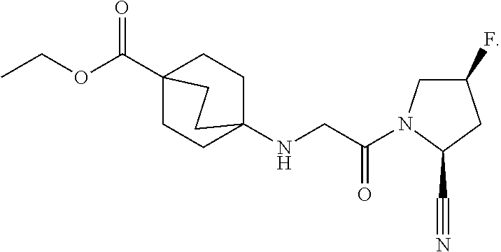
N(CC(=O)N1CC(F)CC1C#N)C12CCC(C(OCC)=O)(CC1)CC2
